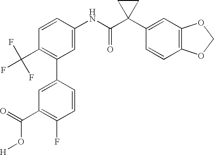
C1(NC(C2(C3=CC4=C(C=C3)OCO4)CC2)=O)=CC(C2=CC(C(O[H])=O)=C(F)C=C2)=C(C(F)(F)F)C=C1
